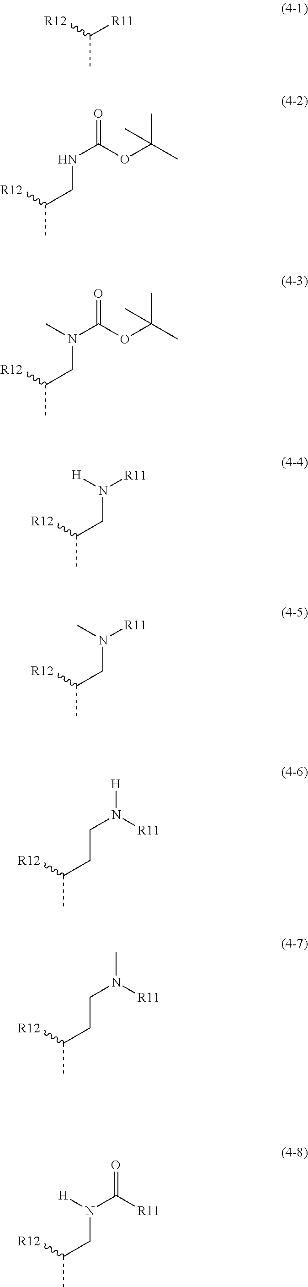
CC([R12])[R11].CC([R12])CNC(=O)OC(C)(C)C.CC([R12])CN(C(=O)OC(C)(C)C)C.CC([R12])CN([R11])[H].CC([R12])CN([R11])C.CC([R12])CCN([H])[R11].CC([R12])CCN(C)[R11].CC([R12])CN(C(=O)[R11])[H]
